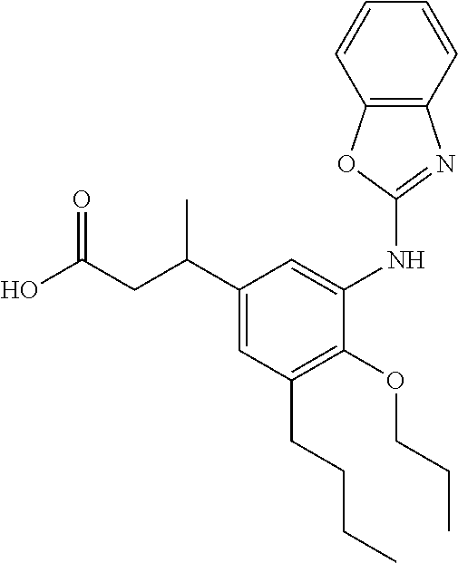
OC(CC(C1=CC(CCCC)=C(OCCC)C(NC2=NC3=C(O2)C=CC=C3)=C1)C)=O
